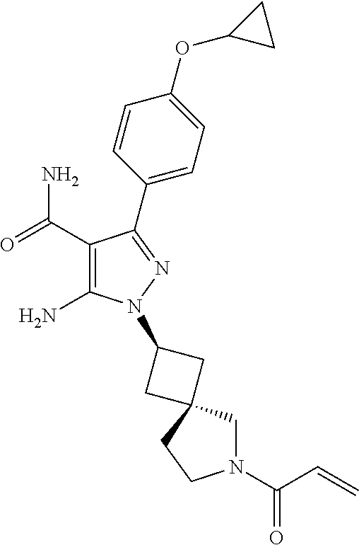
C1(C(=O)N)=C(N)N(C2CC3(C2)CN(C(C=C)=O)CC3)N=C1C1=CC=C(OC2CC2)C=C1
